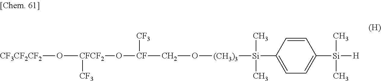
C1=CC([Si]([(CH3)3]OC[CF](O[CFCF2](O[CF3CF2CF2])[CF3])[CF3])(C)C)=CC=C1[Si]([H])(C)C
